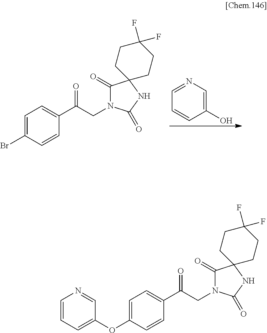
C1(O)=CN=CC=C1.C1=CC(C(CN2C(=O)C3(NC2=O)CCC(F)(F)CC3)=O)=CC=C1Br.C1=CC(C(CN2C(=O)C3(NC2=O)CCC(F)(F)CC3)=O)=CC=C1OC1=CC=CN=C1
